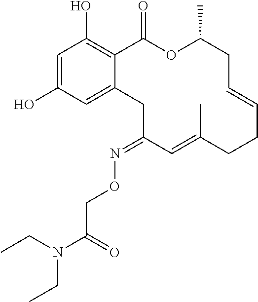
C1=C(O)C=C2C(=C1O)C(=O)OC(C)CC=CCCC(C)=CC(=NOCC(N(CC)CC)=O)C2
